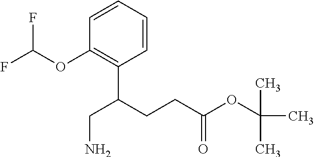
C1=CC=CC(OC(F)F)=C1C(CCC(OC(C)(C)C)=O)CN
